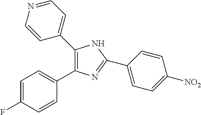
C1(C2=CC=NC=C2)=C(C2=CC=C(F)C=C2)N=C(C2=CC=C([NO2])C=C2)N1
